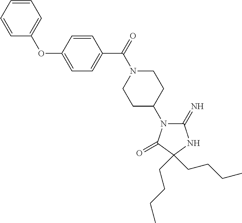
C1(=N)N(C2CCN(C(C3=CC=C(OC4=CC=CC=C4)C=C3)=O)CC2)C(=O)C(CCCC)(CCCC)N1
